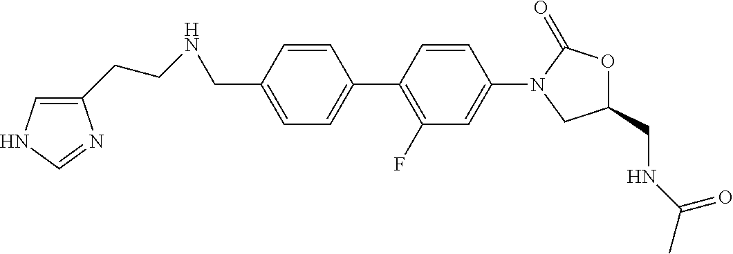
C1(CNC(C)=O)OC(=O)N(C2=CC(F)=C(C3=CC=C(CNCCC4=CNC=N4)C=C3)C=C2)C1
